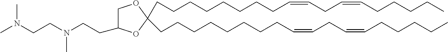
C(CCCCCCC=CCC=CCCCCC)CC1(CCCCCCCCC=CCC=CCCCCC)OC(CCN(CCN(C)C)C)CO1
